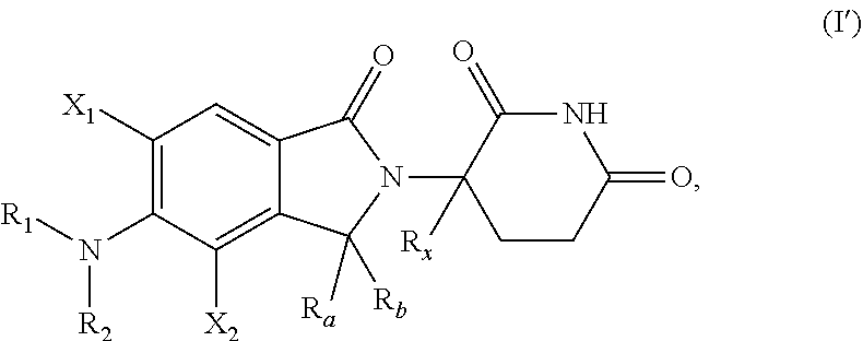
C1([X1])=C(N([R1])[R2])C([X2])=C2C(=C1)C(=O)N(C1([Rx])CCC(=O)NC1=O)C2([Rb])[Ra]
